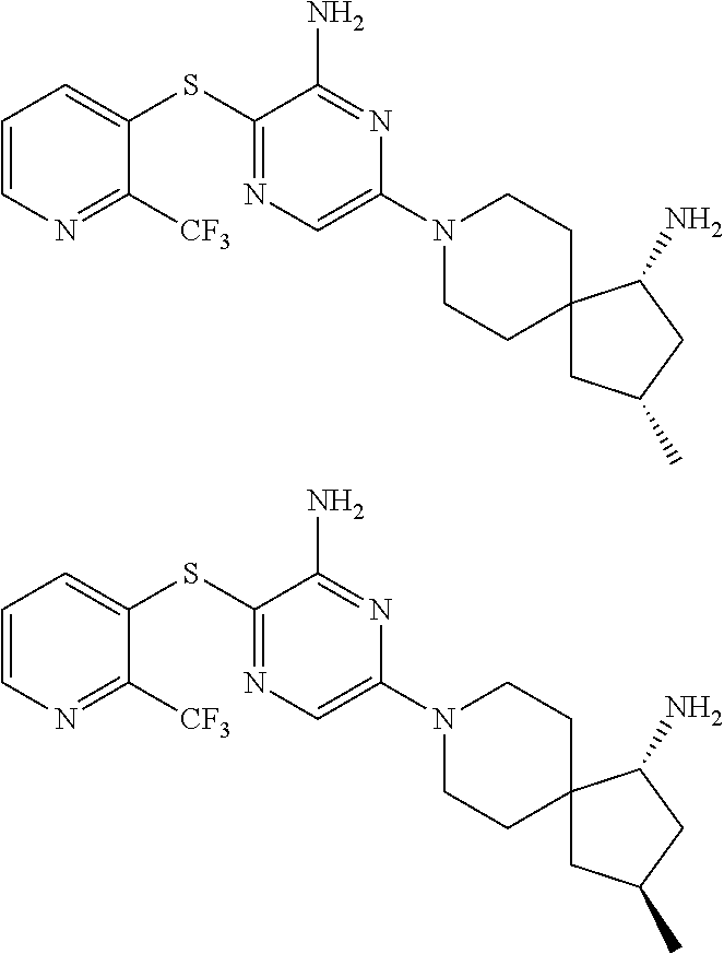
C1=C(SC2=NC=C(N3CCC4(CC3)CC(C)CC4N)N=C2N)C([CF3])=NC=C1.C1=C(SC2=NC=C(N3CCC4(CC3)CC(C)CC4N)N=C2N)C([CF3])=NC=C1
